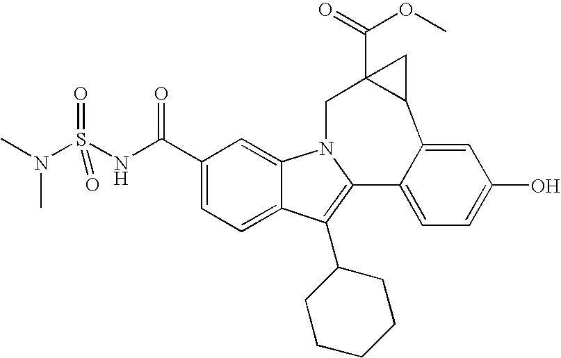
O(C(=O)C12C(C3=CC(O)=CC=C3C3=C(C4CCCCC4)C4=CC=C(C(=O)NS(N(C)C)(=O)=O)C=C4N3C1)C2)C
